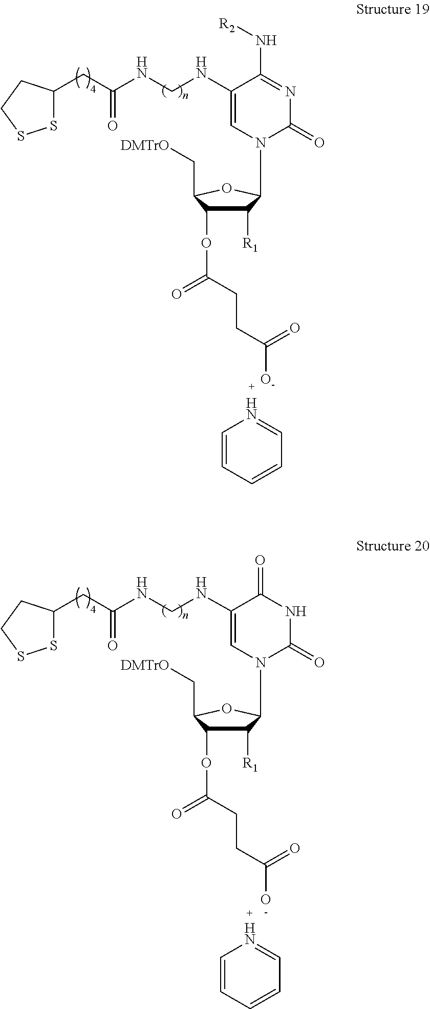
C1=CC=CC=N1.C1([R1])C(OC(=O)CCC([O-])=O)C(C[DMTrO])OC1N1C(=O)N=C(N[R2])C(NCNC(CC2SSCC2)=O)=C1.C1=CC=CC=N1.C1([R1])C(OC(=O)CCC(O)=O)C(C[DMTrO])OC1N1C(=O)NC(=O)C(NCNC(CC2SSCC2)=O)=C1
